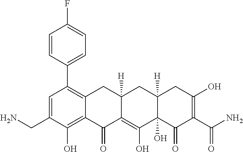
C1=C(CN)C(O)=C2C(=C1C1=CC=C(F)C=C1)CC1([H])C(=C(O)C3(O)C([H])(C1)CC(O)=C(C(N)=O)C3=O)C2=O
